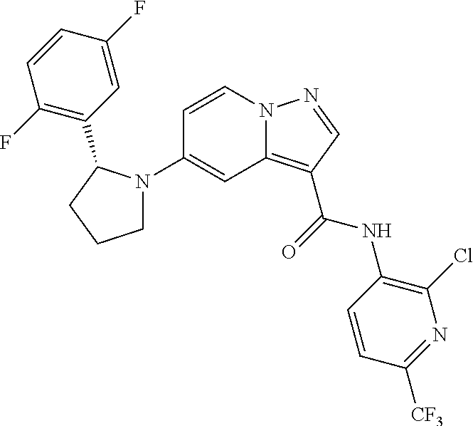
C1(N2CCCC2C2=C(F)C=CC(F)=C2)=CC2=C(C(=O)NC3=C(Cl)N=C([CF3])C=C3)C=NN2C=C1
